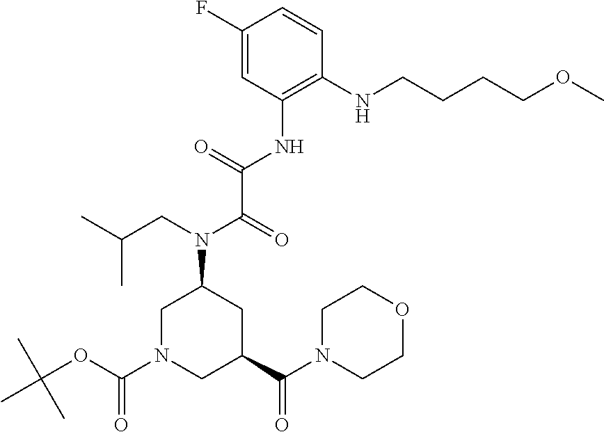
C1(F)=CC(NC(C(N(CC(C)C)C2CN(C(OC(C)(C)C)=O)CC(C(N3CCOCC3)=O)C2)=O)=O)=C(NCCCCOC)C=C1
